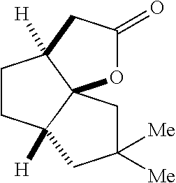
O1C(=O)CC2([H])C13C([H])(CC2)CC([Me])([Me])C3
